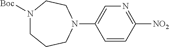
[Boc]N1CCCN(C2=CN=C([NO2])C=C2)CC1
